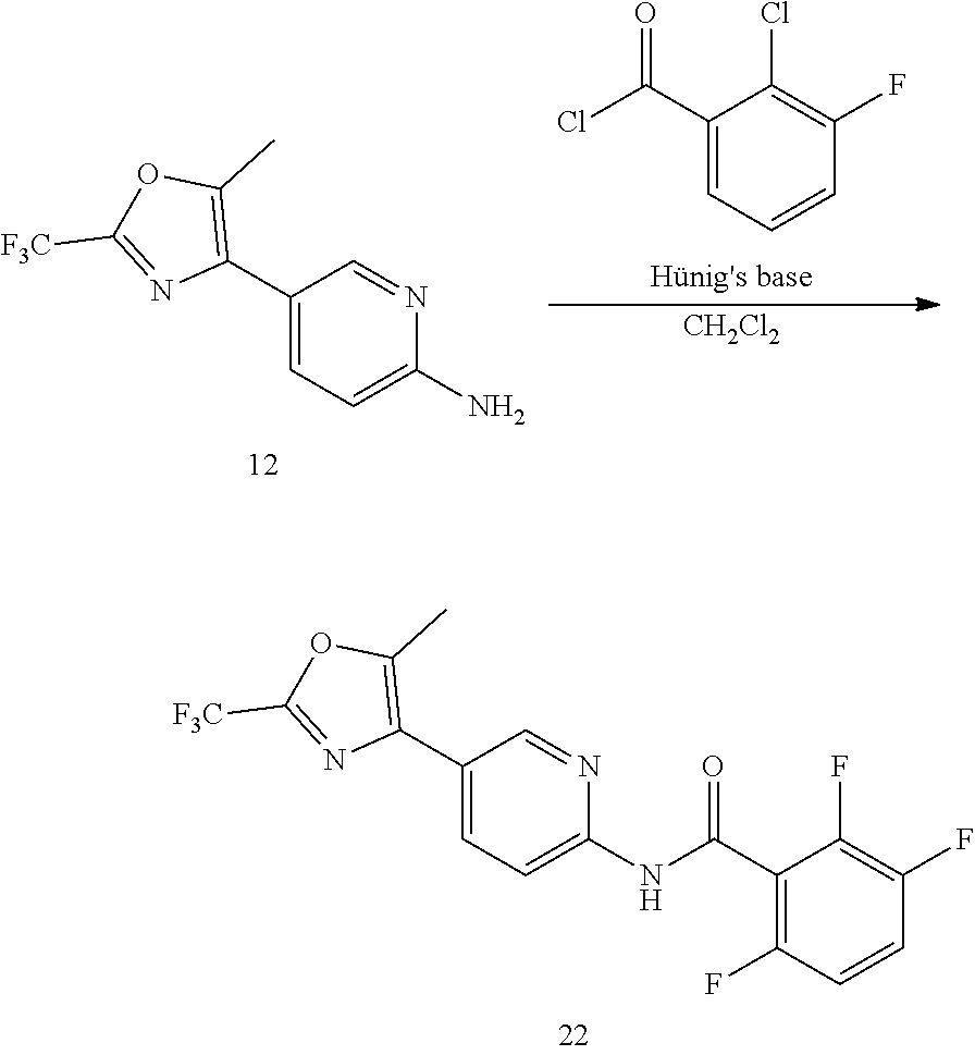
C1(C2=C(C)OC([F3C])=N2)=CC=C(N)N=C1.[CH2Cl2].C1(C(Cl)=O)=CC=CC(F)=C1Cl.C1(C2=C(C)OC([F3C])=N2)=CC=C(NC(C2=C(F)C=CC(F)=C2F)=O)N=C1
